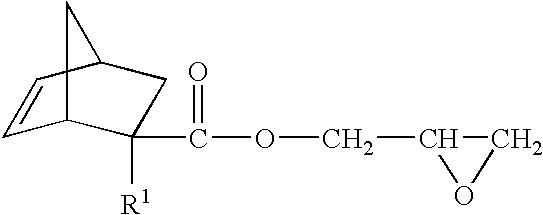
C1=CC2CC([R1])(C(=O)OCC3OC3)C1C2
